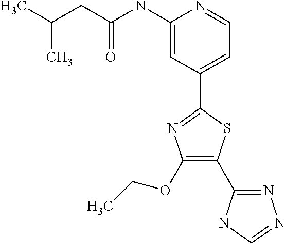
C(C(NC1=CC(C2=NC(OCC)=C(C3=NN=CN3)S2)=CC=N1)=O)C(C)C
